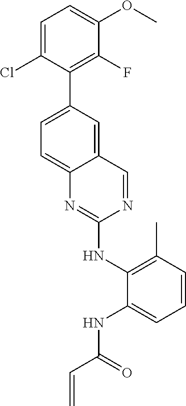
C1=C(Cl)C(C2=CC=C3C(=C2)C=NC(NC2=C(C)C=CC=C2NC(C=C)=O)=N3)=C(F)C(OC)=C1
